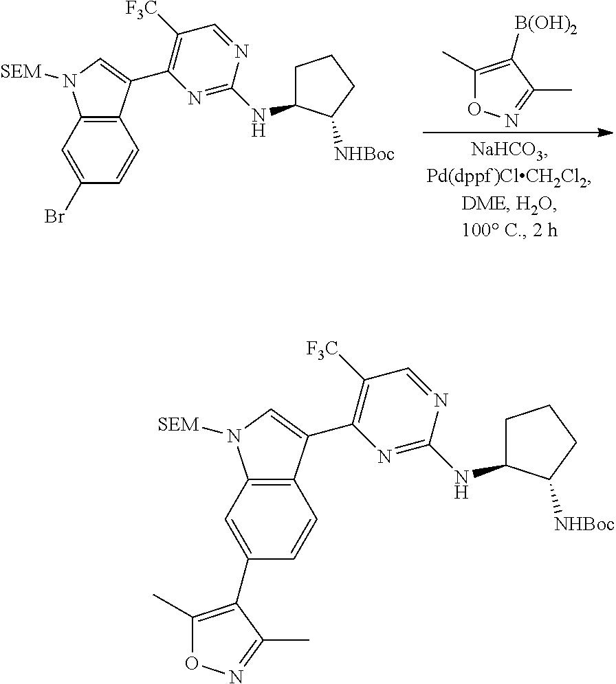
C1=C(Br)C=CC2=C1N([SEM])C=C2C1=C([F3C])C=NC(NC2CCCC2[NHBoc])=N1.C1(C)=C([B(OH)2])C(C)=NO1.C1=C(C2=C(C)ON=C2C)C=CC2=C1N([SEM])C=C2C1=C([F3C])C=NC(NC2CCCC2[NHBoc])=N1
